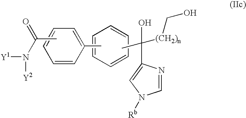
CC1=CC=CC=C1.CC(O)(C1=CN([Rb])C=N1)[(CH2)n]CO.C1=CC=CC=C1.CC(N([Y2])[Y1])=O
